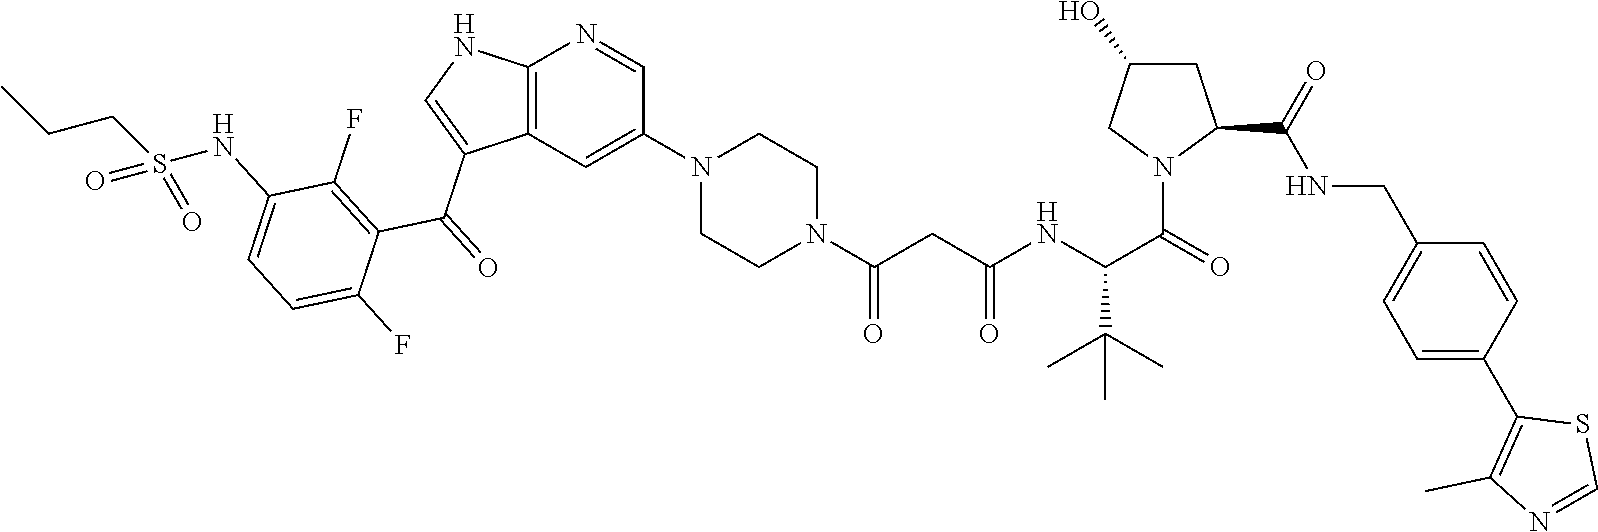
C12=C(C=C(N3CCN(C(CC(NC(C(=O)N4C(C(NCC5=CC=C(C6=C(C)N=CS6)C=C5)=O)CC(O)C4)C(C)(C)C)=O)=O)CC3)C=N1)C(C(=O)C1=C(F)C(NS(CCC)(=O)=O)=CC=C1F)=CN2
